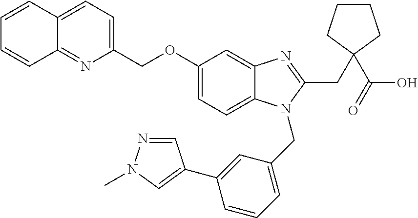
C12=CC=C(COC3=CC=C4C(=C3)N=C(CC3(C(O)=O)CCCC3)N4CC3=CC=CC(C4=CN(C)N=C4)=C3)N=C1C=CC=C2
